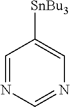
C1=NC=NC=C1[SnBu3]
